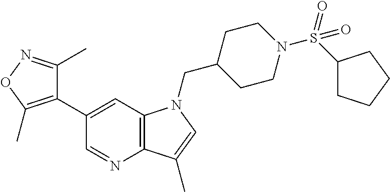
C12=C(C=C(C3=C(C)ON=C3C)C=N1)N(CC1CCN(S(C3CCCC3)(=O)=O)CC1)C=C2C
